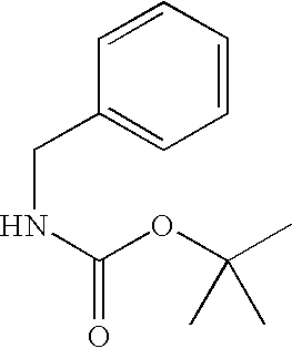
C(C1=CC=CC=C1)NC(=O)OC(C)(C)C
